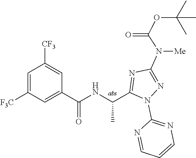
C1(N2N=C(N([Me])C(OC(C)(C)C)=O)N=C2C(NC(C2=CC([F3C])=CC([CF3])=C2)=O)C)=NC=CC=N1
